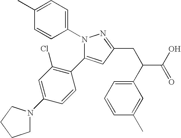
N1(C2=CC=C(C)C=C2)C(C2=C(Cl)C=C(N3CCCC3)C=C2)=CC(CC(C(O)=O)C2=CC=CC(C)=C2)=N1
